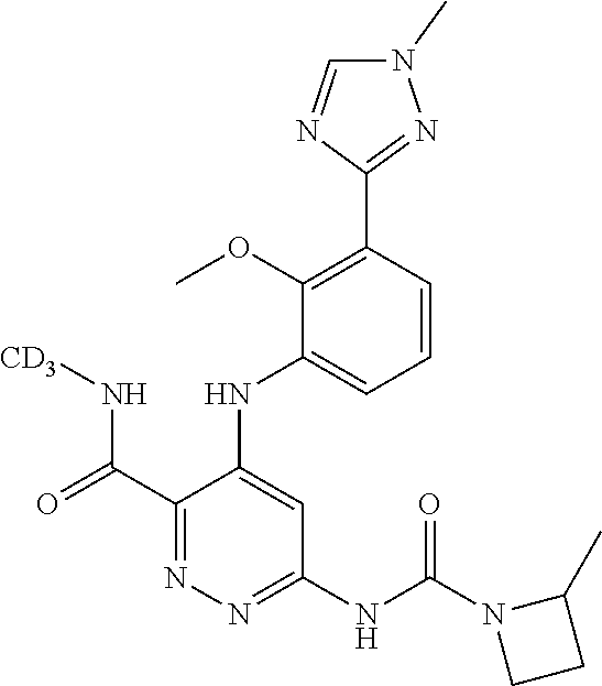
C1=CC(C2=NN(C)C=N2)=C(OC)C(NC2=CC(NC(N3CCC3C)=O)=NN=C2C(N[CD3])=O)=C1
